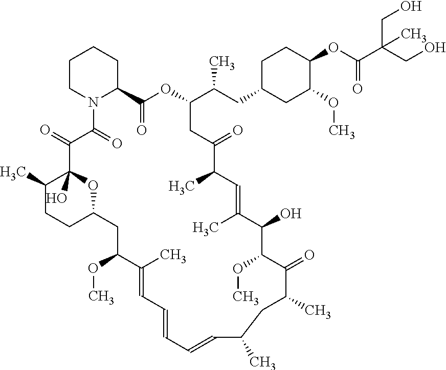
C1CN2C(=O)C(=O)C3(O)C(C)CCC(O3)CC(OC)C(C)=CC=CC=CC(C)CC(C)C(=O)C(OC)C(O)C(C)=CC(C)C(=O)CC(C(CC3CC(OC)C(OC(=O)C(CO)(CO)C)CC3)C)OC(=O)C2CC1
